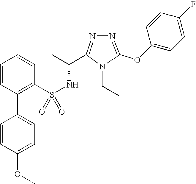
N1=C(OC2=CC=C(F)C=C2)N(CC)C(C(C)NS(=O)(C2=C(C3=CC=C(OC)C=C3)C=CC=C2)=O)=N1
